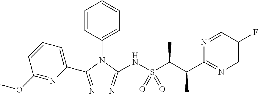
N1=C(C2=CC=CC(OC)=N2)N(C2=CC=CC=C2)C(NS(C(C)C(C)C2=NC=C(F)C=N2)(=O)=O)=N1
